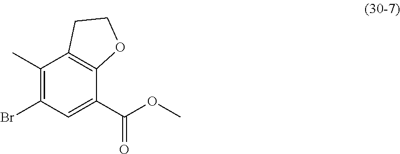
C1(C)=C(Br)C=C(C(OC)=O)C2=C1CCO2
